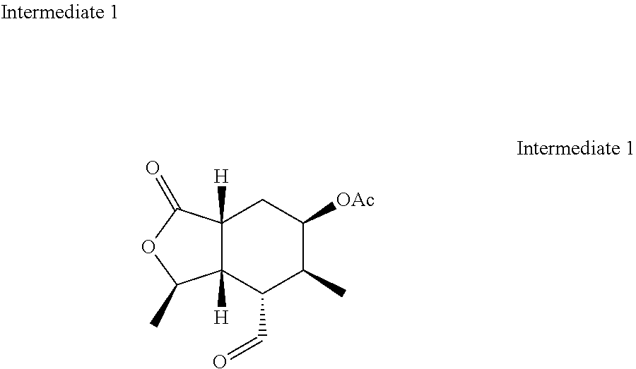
C12([H])C([H])(C(=O)OC1C)CC([OAc])C(C)C2C=O
